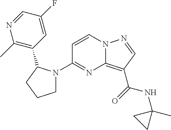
C1(N2CCCC2C2=C(C)N=CC(F)=C2)=NC2=C(C(=O)NC3(C)CC3)C=NN2C=C1
